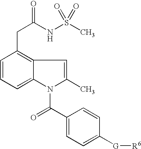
C1=CC=C2C(=C1CC(=O)NS(C)(=O)=O)C=C(C)N2C(C1=CC=C([G][R6])C=C1)=O
